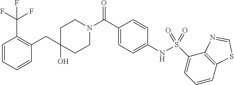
C1(C(F)(F)F)=C(CC2(O)CCN(C(=O)C3=CC=C(NS(C4=CC=CC5=C4N=CS5)(=O)=O)C=C3)CC2)C=CC=C1
